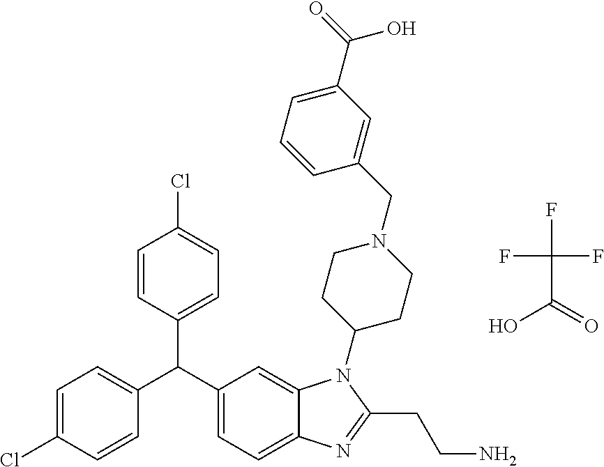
C1=C(Cl)C=CC(C(C2=CC=C3C(=C2)N(C2CCN(CC4=CC(C(=O)O)=CC=C4)CC2)C(CCN)=N3)C2=CC=C(Cl)C=C2)=C1.FC(F)(F)C(=O)O
